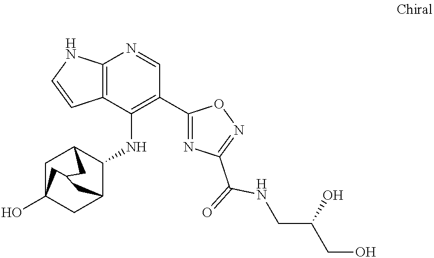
C12=C(C(NC3C4CC5(O)CC3CC(C5)C4)=C(C3=NC(C(=O)NCC(CO)O)=NO3)C=N1)C=CN2
